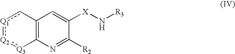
C12=C(N=C([R2])C([X]N[R3])=C1)[Q3]:[Q2]:[Q1]c2
